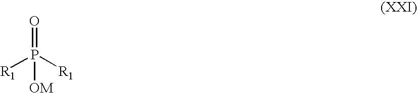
O=P([R1])([R1])[OM]
